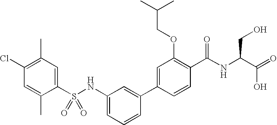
C1=C(C2=CC(NS(C3=CC(C)=C(Cl)C=C3C)(=O)=O)=CC=C2)C=CC(C(NC(C(=O)O)CO)=O)=C1OCC(C)C
